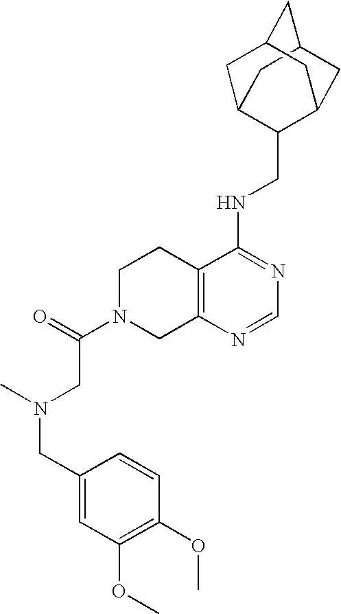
C12=C(N=CN=C1NCC1C3CC4CC(C3)CC1C4)CN(C(CN(C)CC1=CC(OC)=C(OC)C=C1)=O)CC2
